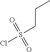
C(CS(Cl)(=O)=O)C
